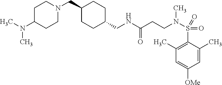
C1N(CC2CCC(CNC(=O)CCN(C)S(=O)(=O)C3=C(C)C=C([OMe])C=C3C)CC2)CCC(N(C)C)C1
